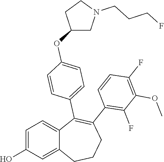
C1=C(O)C=C2C(=C1)C(C1=CC=C(OC3CN(CCCF)CC3)C=C1)=C(C1=C(F)C(OC)=C(F)C=C1)CCC2
